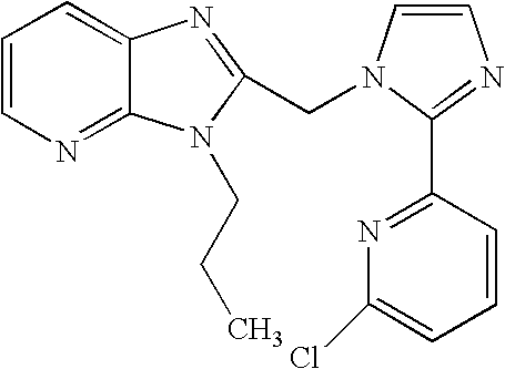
C1=CN=C2C(=C1)N=C(CN1C=CN=C1C1=NC(Cl)=CC=C1)N2CCC
